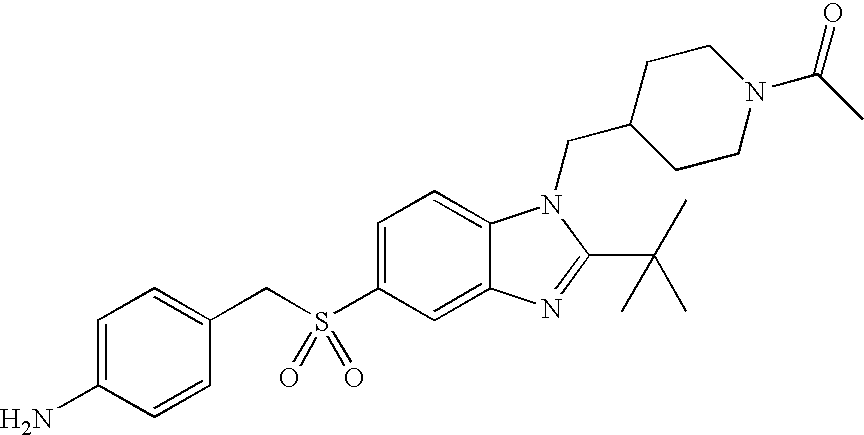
C1=C(S(CC2=CC=C(N)C=C2)(=O)=O)C=C2C(=C1)N(CC1CCN(C(=O)C)CC1)C(C(C)(C)C)=N2
